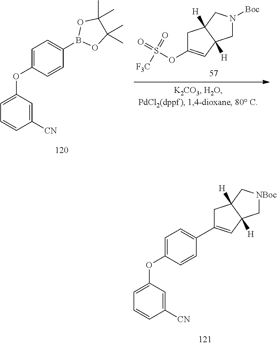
C1=C(OC2=CC=CC([CN])=C2)C=CC(B2OC(C)(C)C(C)(C)O2)=C1.C1N([Boc])CC2([H])C1([H])C=C(OS(=O)(=O)[F3C])C2.C1=C(OC2=CC=CC([CN])=C2)C=CC(C2=CC3([H])C[NBoc]CC3([H])C2)=C1
